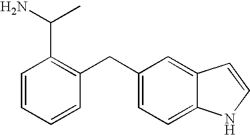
C1=CC=CC(CC2=CC=C3C(=C2)C=CN3)=C1C(N)C
